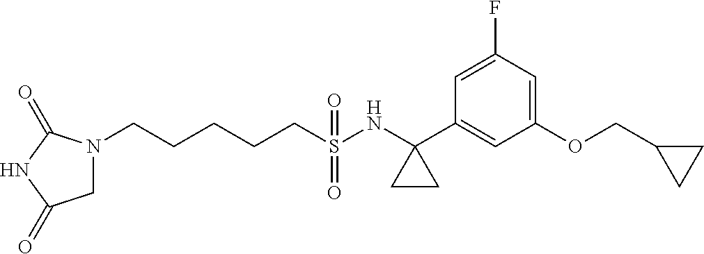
N1(CCCCCS(NC2(C3=CC(OCC4CC4)=CC(F)=C3)CC2)(=O)=O)CC(=O)NC1=O
